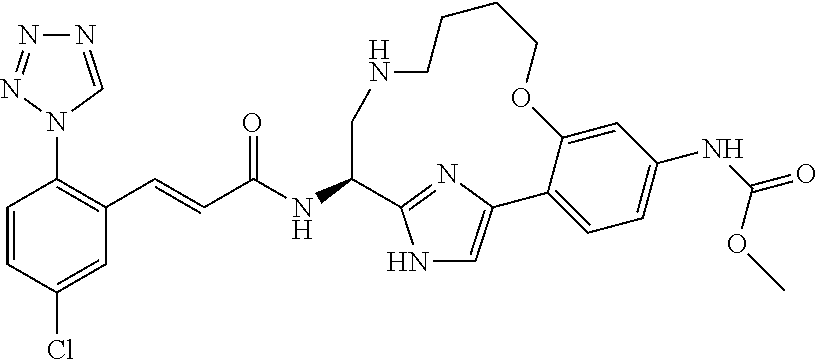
C1=CC(Cl)=CC(C=CC(NC2C3=NC(=CN3)C3=CC=C(NC(=O)OC)C=C3OCCCCNC2)=O)=C1N1C=NN=N1
